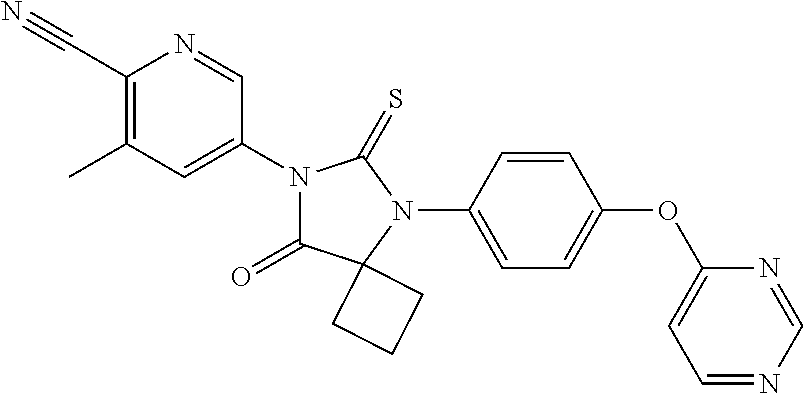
C1(C#N)=C(C)C=C(N2C(=O)C3(N(C4=CC=C(OC5=CC=NC=N5)C=C4)C2=S)CCC3)C=N1
